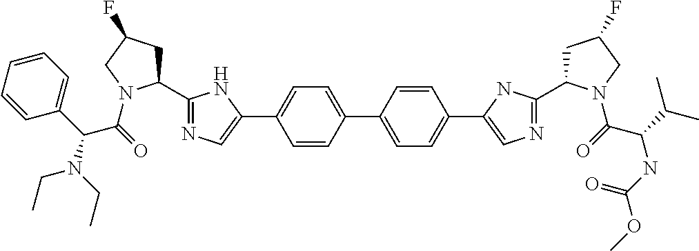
C1(C2=NC=C(C3=CC=C(C4=CC=C(C5=CN=C(C6CC(F)CN6C(C(NC(=O)OC)C(C)C)=O)N5)C=C4)C=C3)N2)CC(F)CN1C(=O)C(C1=CC=CC=C1)N(CC)CC
